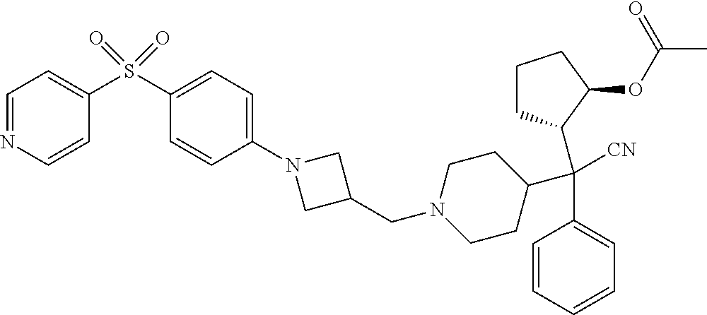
C(C1=CC=CC=C1)(C1CCN(CC2CN(C3=CC=C(S(=O)(C4=CC=NC=C4)=O)C=C3)C2)CC1)(C1CCCC1OC(C)=O)[CN]
